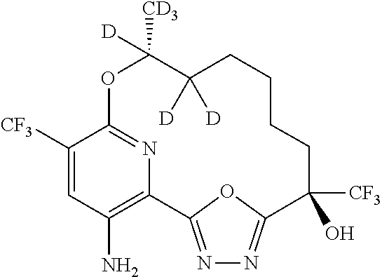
C1([CF3])=CC(N)=C2N=C1OC([CD3])([D])C([D])([D])CCCCC([CF3])(O)C1=NN=C2O1
